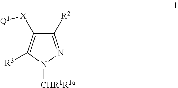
C1([R2])=NN([CHR1R1a])C([R3])=C1[X][Q1]
